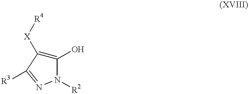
C1(O)=C([X][R4])C([R3])=NN1[R2]
